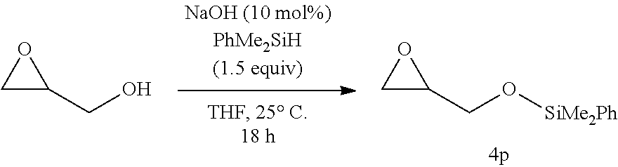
C1(CO[SiMe2Ph])OC1.C1(CO)OC1
